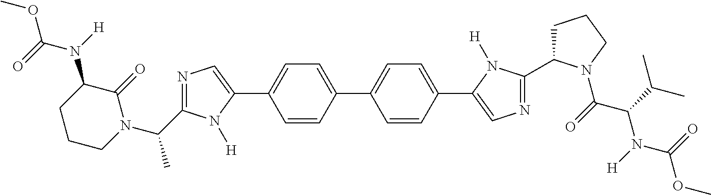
C1CN(C(C)C2=NC=C(C3=CC=C(C4=CC=C(C5=CN=C(C6CCCN6C(C(N(C(OC)=O)[H])C(C)C)=O)N5[H])C=C4)C=C3)N2[H])C(=O)C(N([H])C(=O)OC)C1
